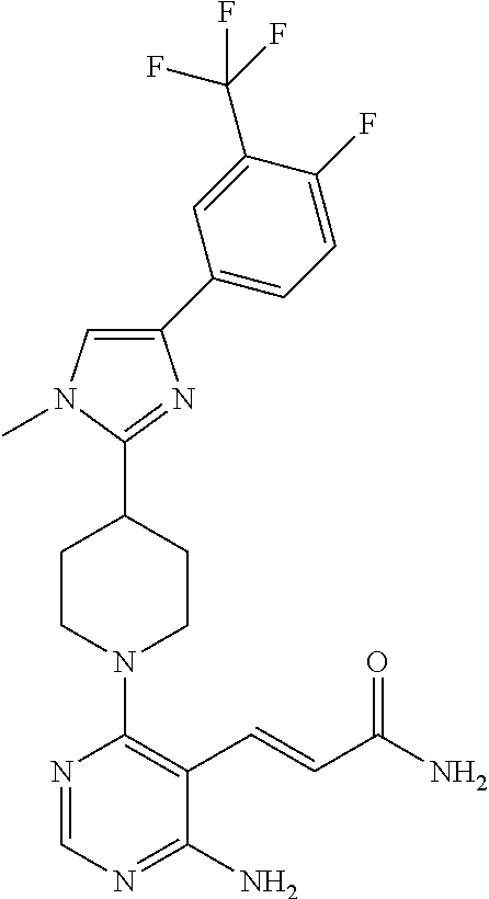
C1(C2=CC=C(F)C(C(F)(F)F)=C2)=CN(C)C(C2CCN(C3=C(C=CC(N)=O)C(N)=NC=N3)CC2)=N1
